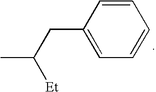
C1(CC([Et])C)=CC=CC=C1
